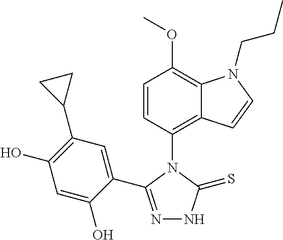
C1=CC(N2C(C3=CC(C4CC4)=C(O)C=C3O)=NNC2=S)=C2C(=C1OC)N(CCC)C=C2
